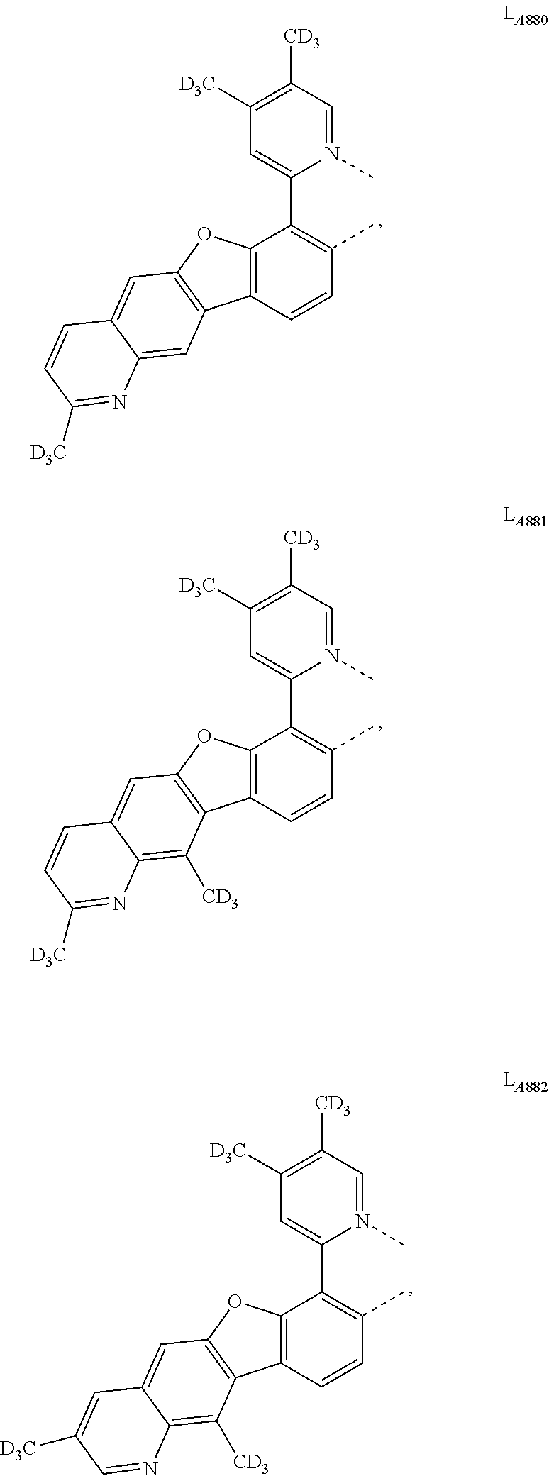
N1(C)=CC([CD3])=C([D3C])C=C1C1=C(C)C=CC2=C1OC1=C2C=C2C(=C1)C=CC([D3C])=N2.N1(C)=CC([CD3])=C([D3C])C=C1C1=C(C)C=CC2=C1OC1=C2C([CD3])=C2C(=C1)C=CC([D3C])=N2.N1(C)=CC([CD3])=C([D3C])C=C1C1=C(C)C=CC2=C1OC1=C2C([CD3])=C2C(=C1)C=C([D3C])C=N2
